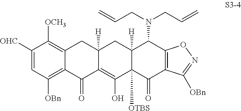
C12=C([OBn])C=C([OHC])C([OCH3])=C1CC1([H])C(=C(O)C3([OTBS])C([H])(C1)C(N(CC=C)CC=C)C1=C(C3=O)C([OBn])=NO1)C2=O
